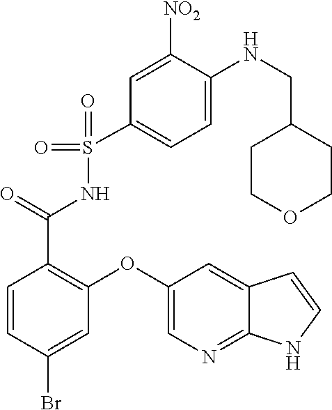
S(=O)(C1=CC=C(NCC2CCOCC2)C([NO2])=C1)(=O)NC(C1=C(OC2=CN=C3C(=C2)C=CN3)C=C(Br)C=C1)=O
